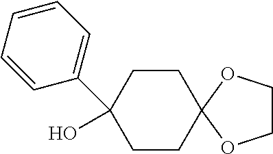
C1CC2(CCC1(O)C1=CC=CC=C1)OCCO2
